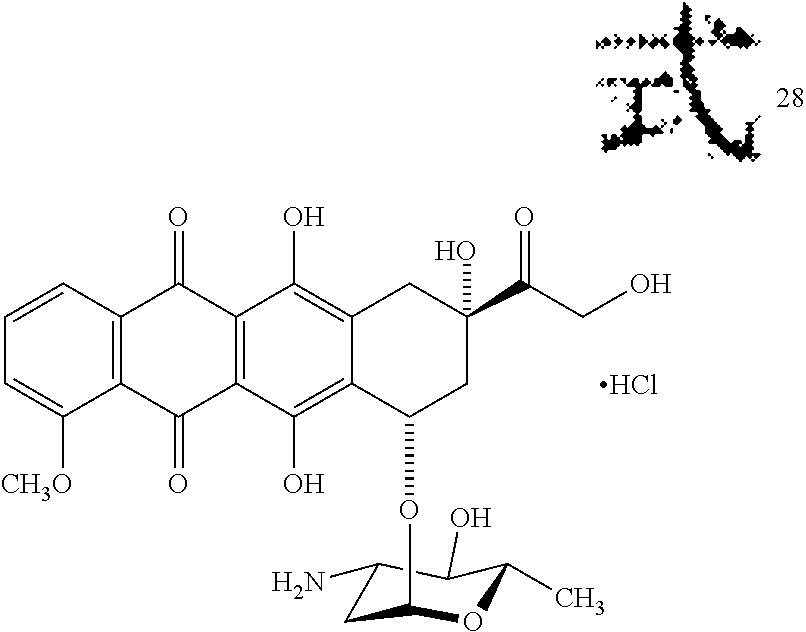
C1=C([CH3O])C2=C(C=C1)C(=O)C1=C(C2=O)C(O)=C2C(=C1O)CC(C(CO)=O)(O)CC2OC1CC(N)C(O)C(C)O1.Cl
